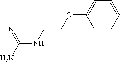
N(C(=N)N)CCOC1=CC=CC=C1
